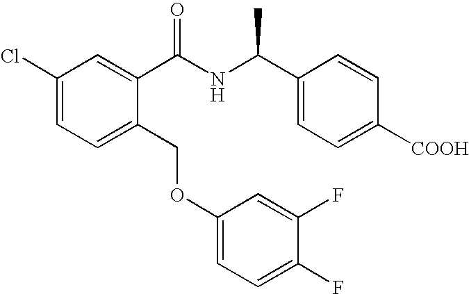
C1(Cl)=CC=C(COC2=CC=C(F)C(F)=C2)C(C(NC(C2=CC=C([COOH])C=C2)C)=O)=C1
